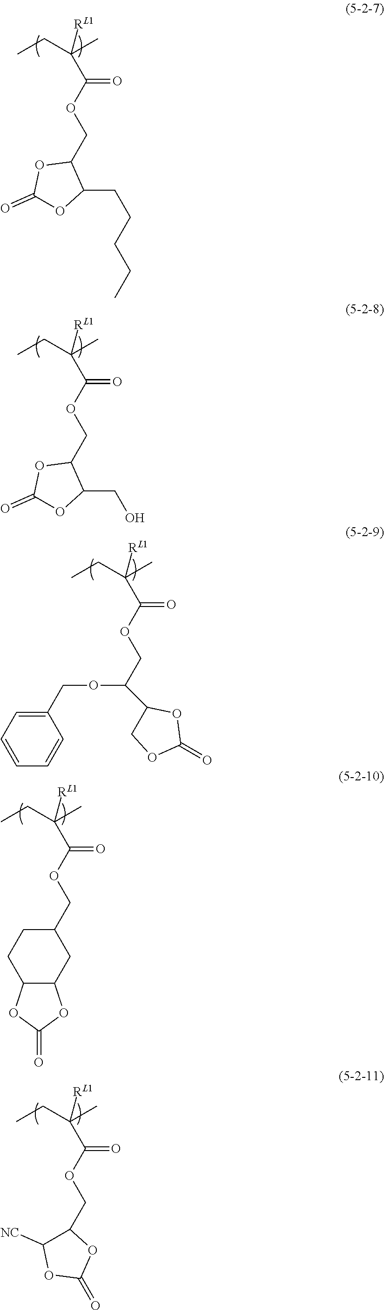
CCC(C)([RL1])C(OCC1OC(=O)OC1CCCCC)=O.CCC(C)([RL1])C(OCC1OC(=O)OC1CO)=O.CCC(C)([RL1])C(OCC(OCC1=CC=CC=C1)C1COC(=O)O1)=O.CCC(C)([RL1])C(OCC1CCC2C(C1)OC(=O)O2)=O.CCC(C)([RL1])C(OCC1C([NC])OC(=O)O1)=O
